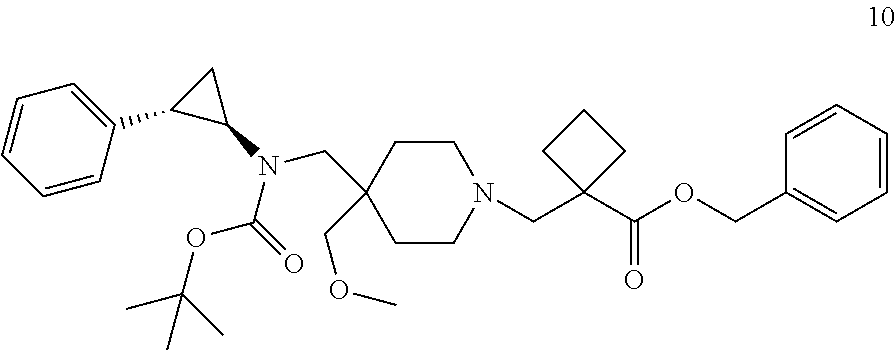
C1=CC(C2C(N(CC3(COC)CCN(CC4(C(OCC5=CC=CC=C5)=O)CCC4)CC3)C(OC(C)(C)C)=O)C2)=CC=C1
